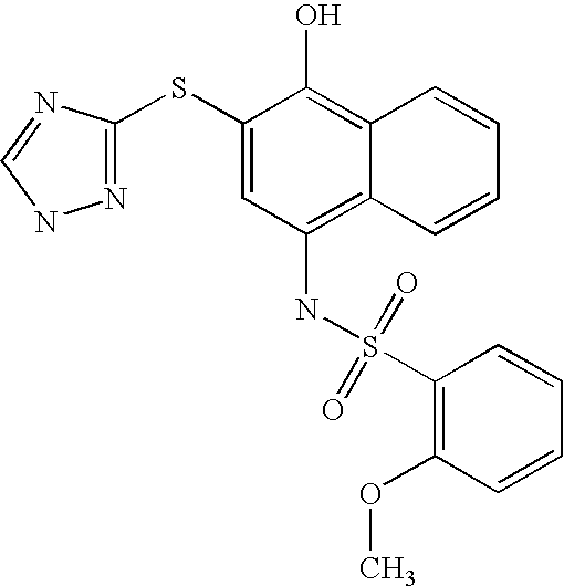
N(C1=C2C(=C(O)C(SC3=NNC=N3)=C1)C=CC=C2)S(C1=C(OC)C=CC=C1)(=O)=O
